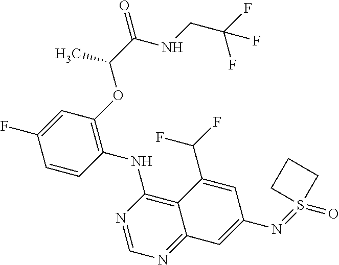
C1=CC(NC2=C3C(=NC=N2)C=C(N=S2(=O)CCC2)C=C3C(F)F)=C(OC(C(NCC(F)(F)F)=O)C)C=C1F
